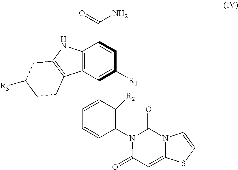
C12=C(C(C3=CC=CC(N4C(=O)C=C5N(C4=O)C=CS5)=C3[R2])=C([R1])C=C1C(N)=O)C1=C(N2)CC([R3])CC1
